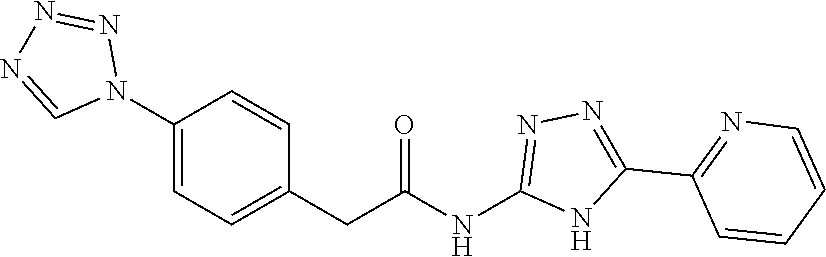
C1(N2N=NN=C2)=CC=C(CC(NC2=NN=C(C3=NC=CC=C3)N2)=O)C=C1
